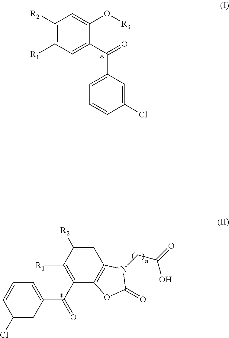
C1([R1])=C([R2])C=C(O[R3])C(C(=O)C2=CC=CC(Cl)=C2)=C1.C1(Cl)=CC(C(C2=C([R1])C([R2])=CC3=C2OC(=O)N3CC(O)=O)=O)=CC=C1
